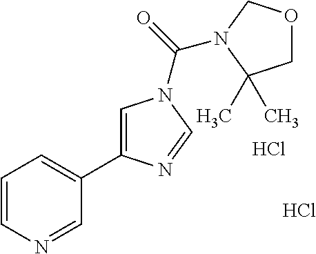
C1=CN=CC(C2=CN(C(=O)N3COCC3(C)C)C=N2)=C1.Cl.Cl
